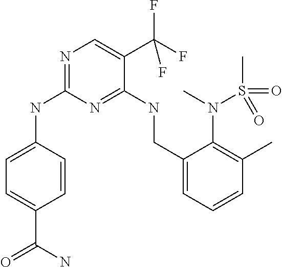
C1=CC(NC2=NC=C(C(F)(F)F)C(NCC3=CC=CC(C)=C3N(S(C)(=O)=O)C)=N2)=CC=C1C(N)=O
